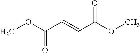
COC(C=CC(OC)=O)=O
